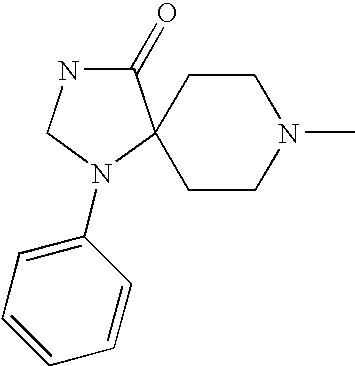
C1CN(C)CCC12C(=O)NCN2C1=CC=CC=C1
